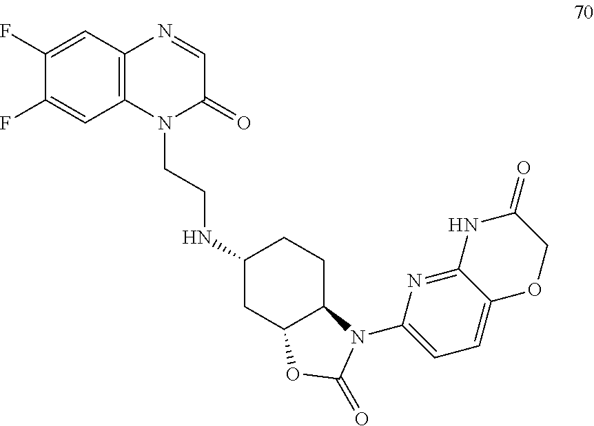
N1(CCNC2CC3C(CC2)N(C2=CC=C4C(=N2)NC(=O)CO4)C(=O)O3)C(=O)C=NC2=C1C=C(F)C(F)=C2
